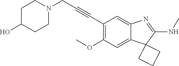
C(C1=C(OC)C=C2C(=C1)N=C(NC)C21CCC1)#CCN1CCC(O)CC1
